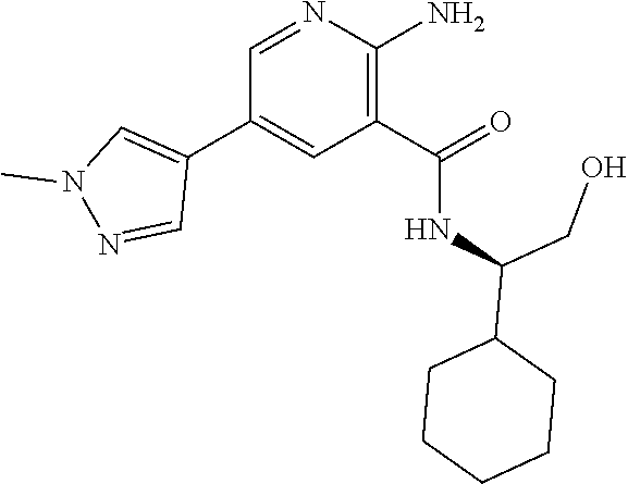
C1(C(NC(CO)C2CCCCC2)=O)=C(N)N=CC(C2=CN(C)N=C2)=C1
